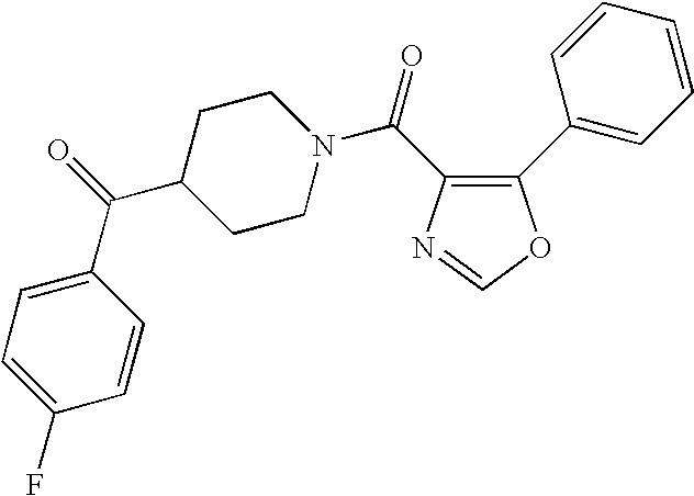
C1CN(C(=O)C2=C(C3=CC=CC=C3)OC=N2)CCC1C(=O)C1=CC=C(F)C=C1
